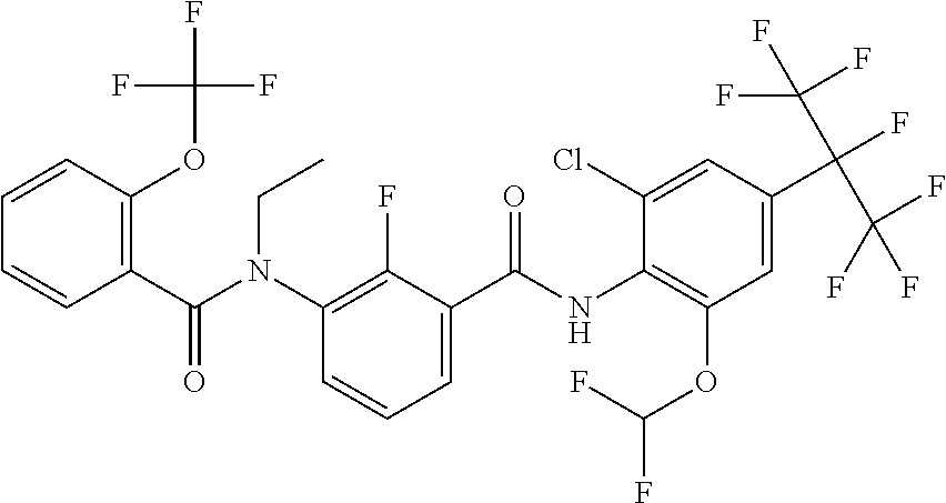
C1=CC(OC(F)(F)F)=C(C(N(C2=C(F)C(C(NC3=C(OC(F)F)C=C(C(C(F)(F)F)(C(F)(F)F)F)C=C3Cl)=O)=CC=C2)CC)=O)C=C1
